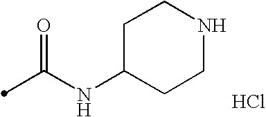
C1NCCC(NC(C)=O)C1.Cl
